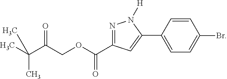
N1=C(C(OCC(C(C)(C)C)=O)=O)C=C(C2=CC=C(Br)C=C2)N1[H]
